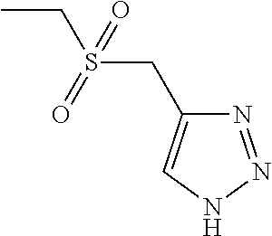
CCS(CC1=CNN=N1)(=O)=O
